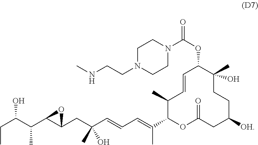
C1(C)C(C(=CC=CC(CC2C(C(C)C(CC)O)O2)(C)O)C)OC(=O)CC([OH])CCC(C)(O)C(OC(=O)N2CCN(CCNC)CC2)C=C1
